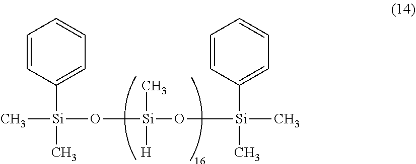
C[Si](C1=CC=CC=C1)(C)O[Si](C)([H])O[Si](C1=CC=CC=C1)(C)C
